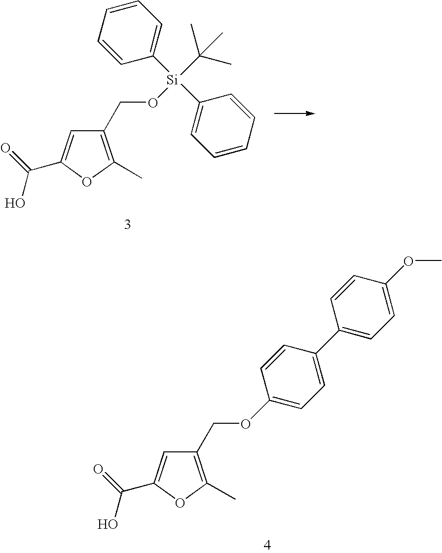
C(C1=C(C)OC(C(=O)O)=C1)OC1=CC=C(C2=CC=C(OC)C=C2)C=C1.C1=CC=CC([Si](C2=CC=CC=C2)(C(C)(C)C)OCC2=C(C)OC(C(=O)O)=C2)=C1
